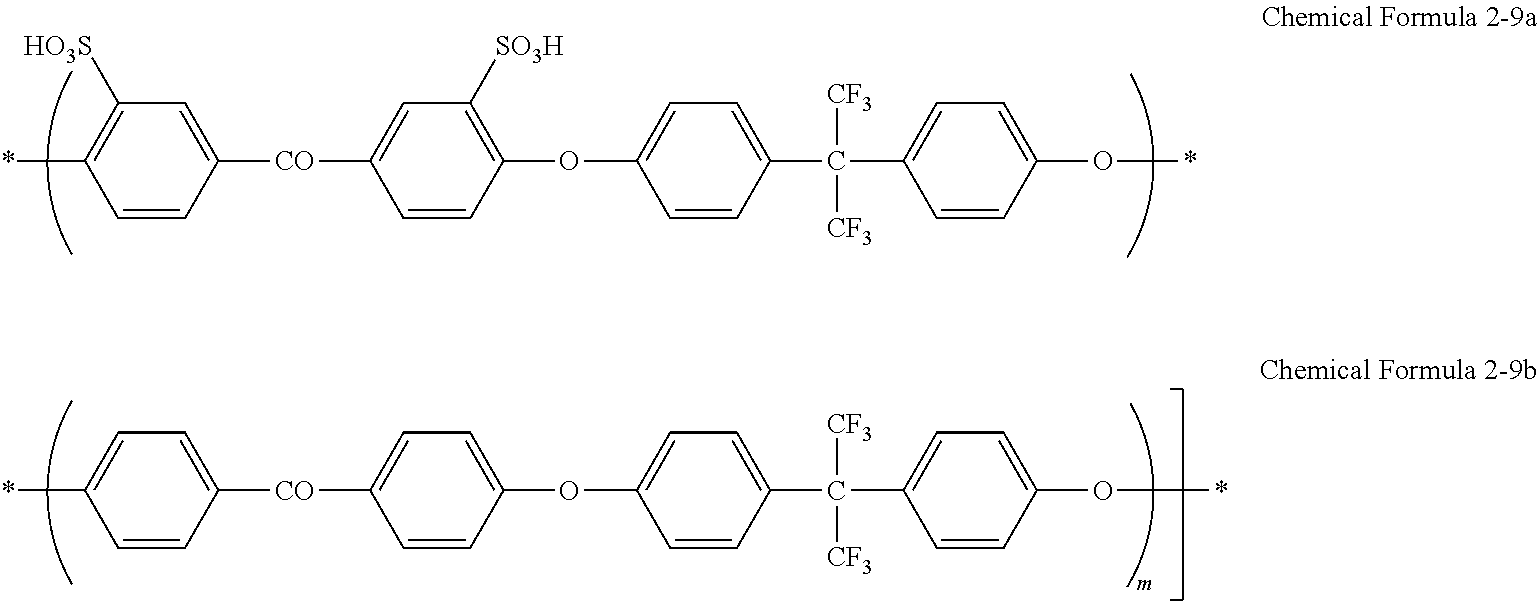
C1=CC([CO]C2=CC([SO3H])=C(OC3=CC=C(C(C4=CC=C(O*)C=C4)([CF3])[CF3])C=C3)C=C2)=CC([HO3S])=C1*.C1=CC([CO]C2=CC=C(OC3=CC=C(C(C4=CC=C(O*)C=C4)([CF3])[CF3])C=C3)C=C2)=CC=C1*
